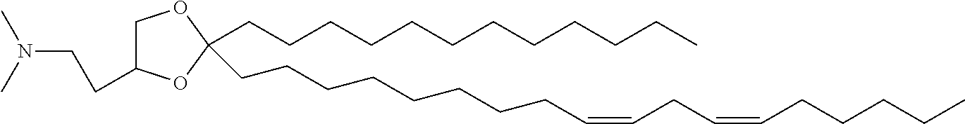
C(C1(CCCCCCCCC=CCC=CCCCCC)OC(CCN(C)C)CO1)CCCCCCCCCCC
